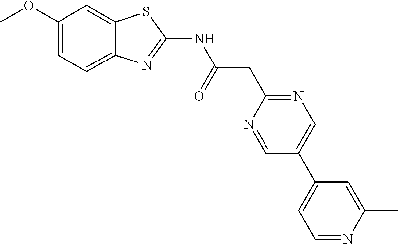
C1(OC)=CC=C2C(=C1)SC(NC(CC1=NC=C(C3=CC=NC(C)=C3)C=N1)=O)=N2
